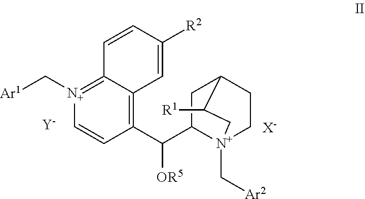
[Y].C1(C([OR5])C2[N+]3(C[Ar2])CCC(C2)C([R1])C3)=C2C(=[N+](C[Ar1])C=C1)C=CC([R2])=C2.[X-]
